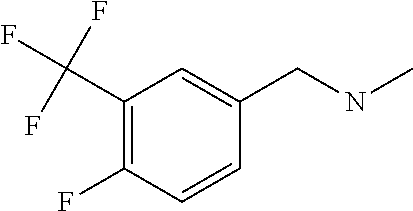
C1(C(F)(F)F)=C(F)C=CC(CNC)=C1
